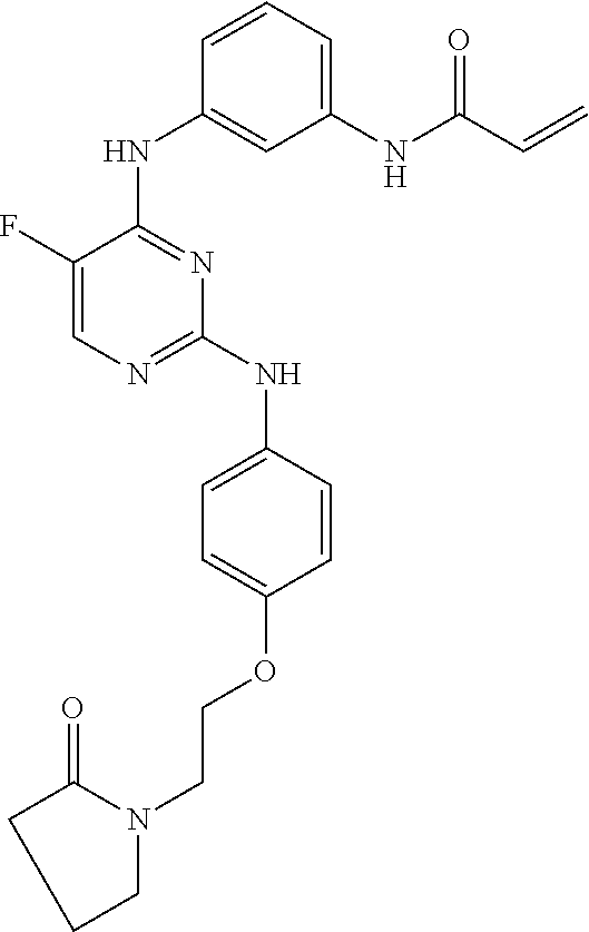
C1(F)=CN=C(NC2=CC=C(OCCN3C(=O)CCC3)C=C2)N=C1NC1=CC(NC(C=C)=O)=CC=C1
